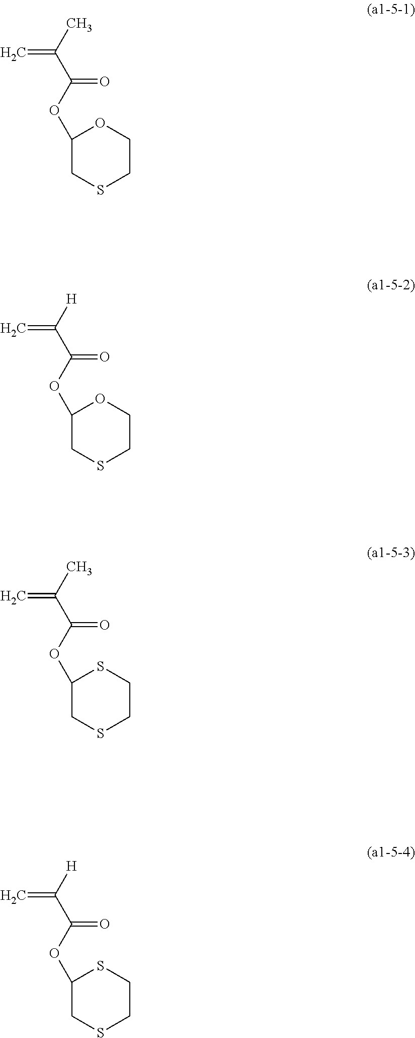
C1SCCOC1OC(C(=C)C)=O.C1SCCOC1OC(C(=C)[H])=O.C1SCCSC1OC(C(=C)C)=O.C1SCCSC1OC(C(=C)[H])=O
